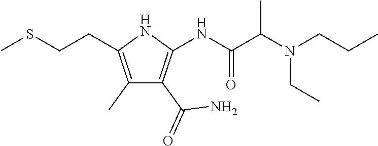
C1(C)=C(CCSC)NC(NC(C(N(CCC)CC)C)=O)=C1C(=O)N
